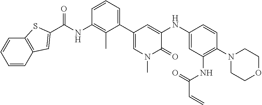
C(NC1=C(C)C(C2=CN(C)C(=O)C(NC3=CC(NC(C=C)=O)=C(N4CCOCC4)C=C3)=C2)=CC=C1)(=O)C1=CC2=C(C=CC=C2)S1
